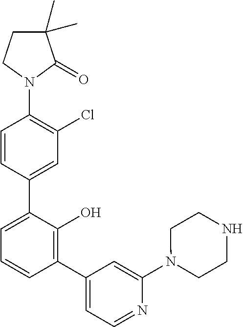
C1(N2C(=O)C(C)(C)CC2)=C(Cl)C=C(C2=CC=CC(C3=CC=NC(N4CCNCC4)=C3)=C2O)C=C1
